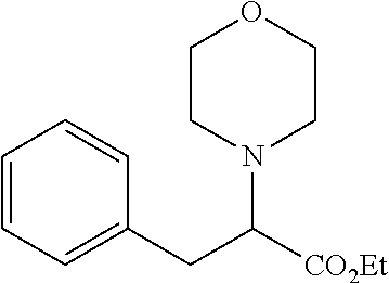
C1=CC=C(CC([CO2Et])N2CCOCC2)C=C1
